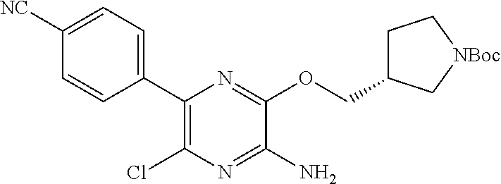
ClC1=C(C2=CC=C([NC])C=C2)N=C(OCC2CC[NBoc]C2)C(N)=N1
